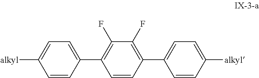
C1=CC([alkyl])=CC=C1C1=C(F)C(F)=C(C2=CC=C([alkyl])C=C2)C=C1
